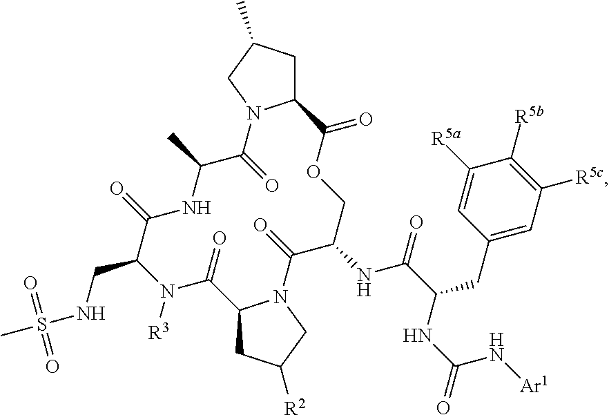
C1C(C)CN2C1C(=O)OCC(NC(=O)C(NC(=O)N[Ar1])CC1=CC([R5c])=C([R5b])C([R5a])=C1)C(=O)N1C(CC([R2])C1)C(=O)N([R3])C(CNS(C)(=O)=O)C(=O)NC(C)C2=O
